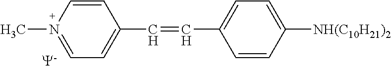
C1=CC(C=CC2=CC=C([NH(C10H21)2])C=C2)=CC=N1C.[Y]
